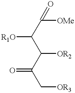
C(C([OR2])C(C[OR3])=O)(C([OMe])=O)[R1O]
